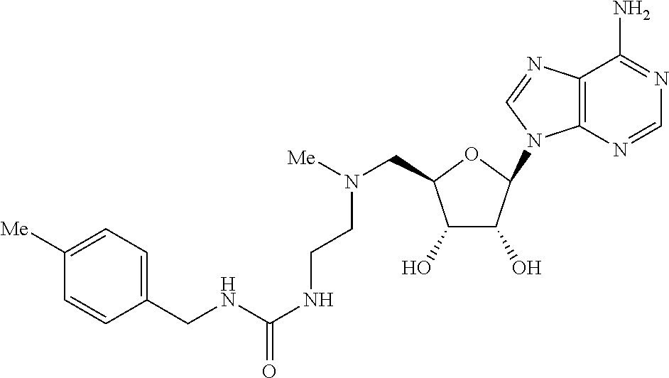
C12=C(N=CN1C1C(O)C(O)C(CN([Me])CCNC(NCC3=CC=C([Me])C=C3)=O)O1)C(N)=NC=N2
